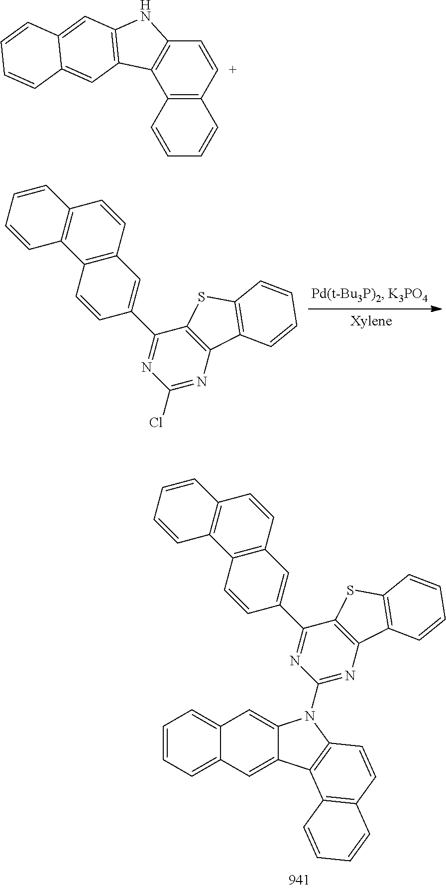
C12=C(C=CC3=C1C=CC=C3)C=C(C1=NC(Cl)=NC3=C1SC1=C3C=CC=C1)C=C2.C12=CC3=CC=CC=C3C=C1C1=C(N2C2=NC3=C(C(C4=CC5=C(C=C4)C4=C(C=CC=C4)C=C5)=N2)SC2=C3C=CC=C2)C=CC2=C1C=CC=C2.C12=C([C+]=CC3=C1C1=C(N3)C=C3C(=C1)C=CC=C3)C=CC=C2
